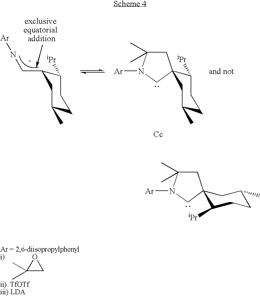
C1(C)CCC([iPr])C(CN[Ar])C1.C1(C)CCC([iPr])C2(C1)CC(C)(C)N([Ar])C2.C1(C)(C)CO1.C1C(C)(C)N([Ar])CC12C([iPr])CCC(C)C2
